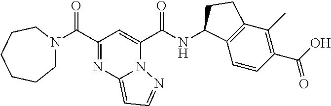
C1N(C(C2=NC3=CC=NN3C(C(NC3C4=C(C(C)=C(C(O)=O)C=C4)CC3)=O)=C2)=O)CCCCC1
